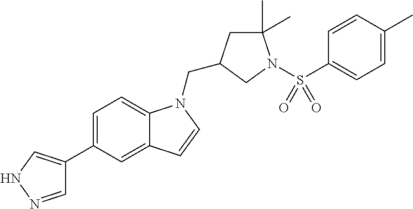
C1=NNC=C1C1=CC=C2C(=C1)C=CN2CC1CC(C)(C)N(S(C2=CC=C(C)C=C2)(=O)=O)C1
